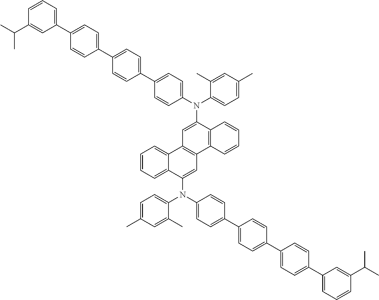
C1=CC=C2C(=C1)C1=C(C=C2N(C2=CC=C(C3=CC=C(C4=CC=C(C5=CC=CC(C(C)C)=C5)C=C4)C=C3)C=C2)C2=CC=C(C)C=C2C)C2=C(C(N(C3=CC=C(C4=CC=C(C5=CC=C(C6=CC=CC(C(C)C)=C6)C=C5)C=C4)C=C3)C3=CC=C(C)C=C3C)=C1)C=CC=C2
